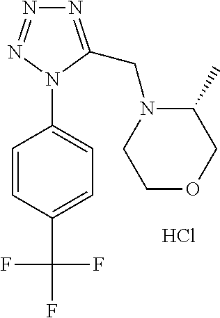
C1=CC(C(F)(F)F)=CC=C1N1C(CN2CCOCC2C)=NN=N1.Cl
